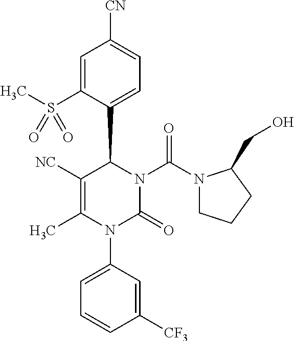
C1=C(S(C)(=O)=O)C(C2C([NC])=C(C)N(C3=CC=CC([CF3])=C3)C(=O)N2C(N2CCCC2CO)=O)=CC=C1[CN]
